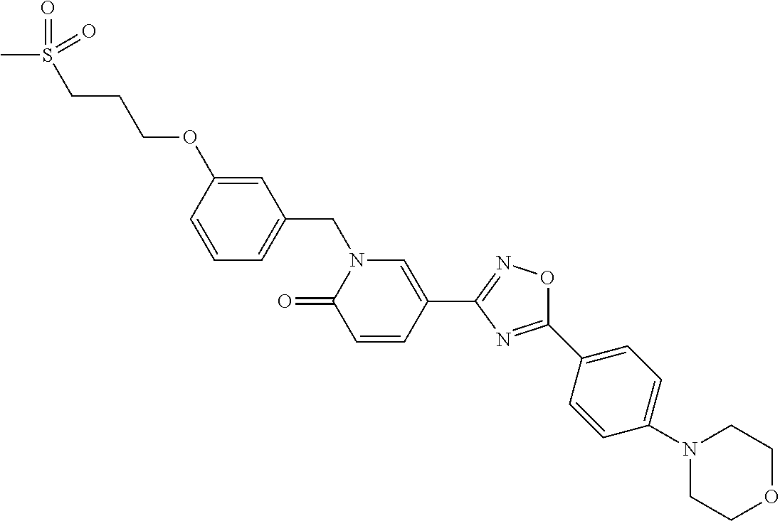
C1=CC(OCCCS(C)(=O)=O)=CC(CN2C(=O)C=CC(C3=NOC(C4=CC=C(N5CCOCC5)C=C4)=N3)=C2)=C1
